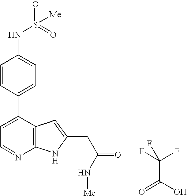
C1=CC(C2=CC=NC3=C2C=C(CC(N[Me])=O)N3)=CC=C1NS([Me])(=O)=O.C(C(=O)O)(F)(F)F
